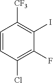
C1=CC(Cl)=C(F)C(I)=C1[CF3]
